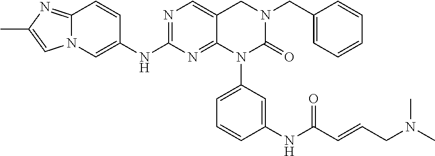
N1=C(NC2=CN3C(=NC(C)=C3)C=C2)N=C2C(=C1)CN(CC1=CC=CC=C1)C(=O)N2C1=CC=CC(NC(C=CCN(C)C)=O)=C1
